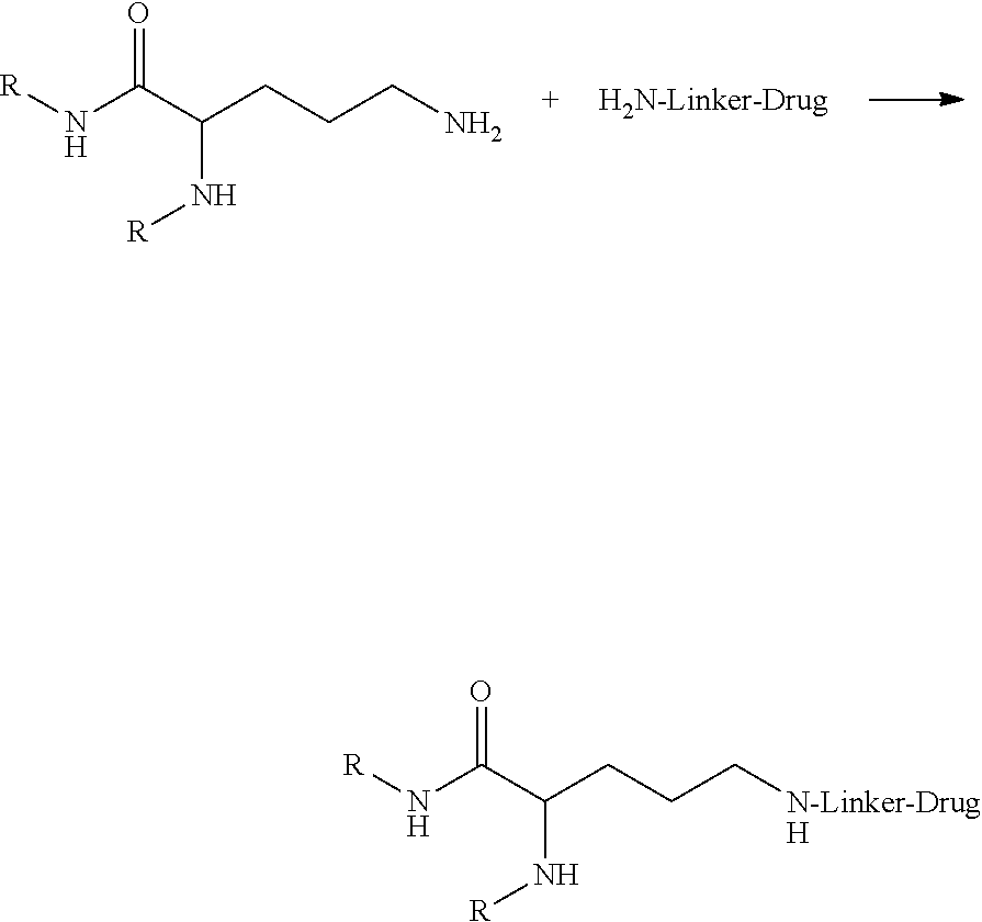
[R]NC(C(CCCN)N[R])=O.[H2N-Linker-Drug].[R]NC(C(CCC[N-Linker-DrugH])N[R])=O
